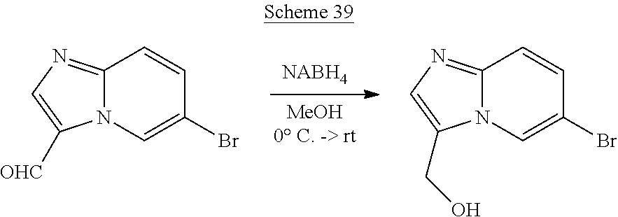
C12=NC=C([OHC])N1C=C(Br)C=C2.C12=NC=C(CO)N1C=C(Br)C=C2
